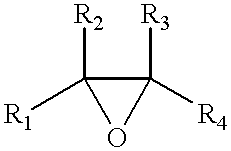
C1([R4])([R3])C([R1])([R2])O1
